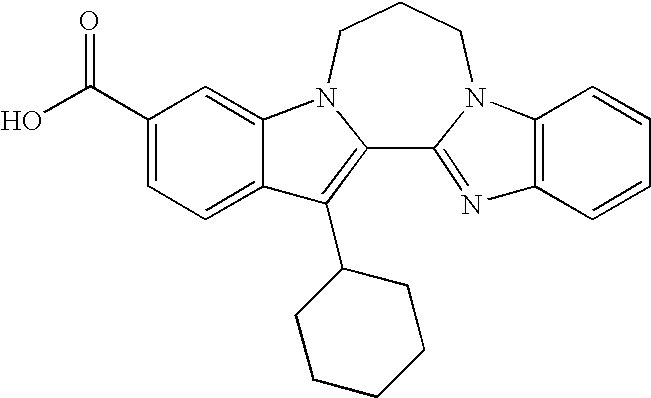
C12=C(C3CCCCC3)C3=CC=C(C(O)=O)C=C3N1CCCN1C2=NC2=C1C=CC=C2
